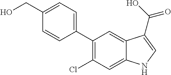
C1(C2=CC=C(CO)C=C2)=C(Cl)C=C2C(=C1)C(C(O)=O)=CN2
